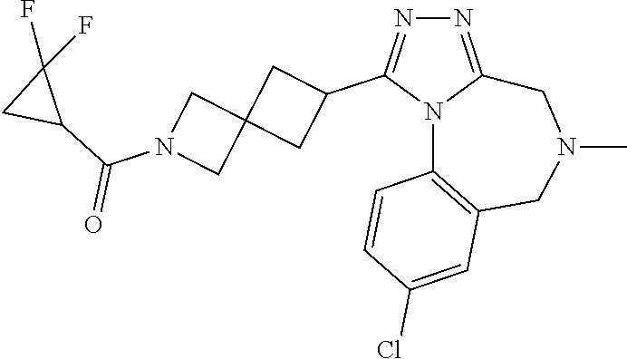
N1=C2N(C(C3CC4(C3)CN(C(=O)C3C(F)(F)C3)C4)=N1)C1=C(CN(C)C2)C=C(Cl)C=C1
